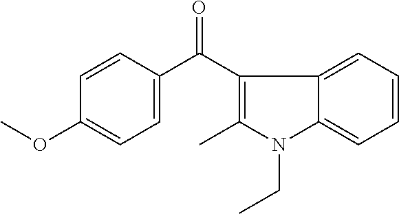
C1(OC)=CC=C(C(=O)C2=C(C)N(CC)C3=CC=CC=C23)C=C1
